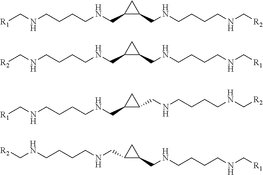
[R1]CNCCCCNCC1C(CNCCCCNC[R2])C1.[R2]CNCCCCNCC1C(CNCCCCNC[R1])C1.[R1]CNCCCCNCC1C(CNCCCCNC[R2])C1.C1(CNCCCCNC[R2])C(CNCCCCNC[R1])C1
